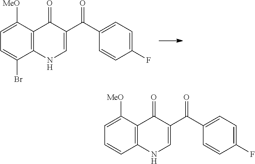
C1=C([MeO])C2=C(C(Br)=C1)NC=C(C(=O)C1=CC=C(F)C=C1)C2=O.C1=C([MeO])C2=C(C=C1)NC=C(C(=O)C1=CC=C(F)C=C1)C2=O
